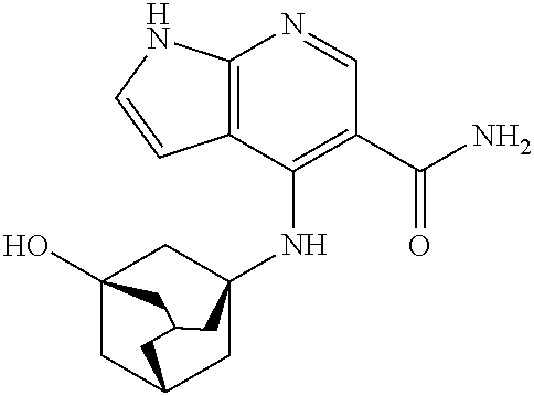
C12=C(C(NC34CC5(O)CC(C3)CC(C5)C4)=C(C(N)=O)C=N1)C=CN2
